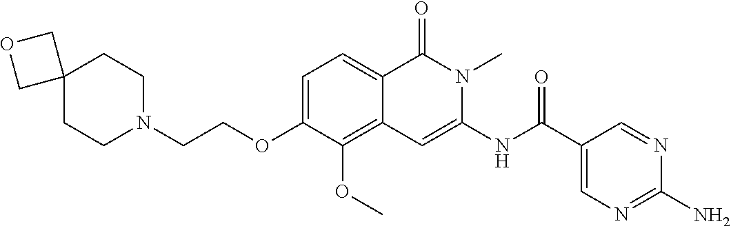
C1=C(OCCN2CCC3(CC2)COC3)C(OC)=C2C(=C1)C(=O)N(C)C(NC(C1=CN=C(N)N=C1)=O)=C2
